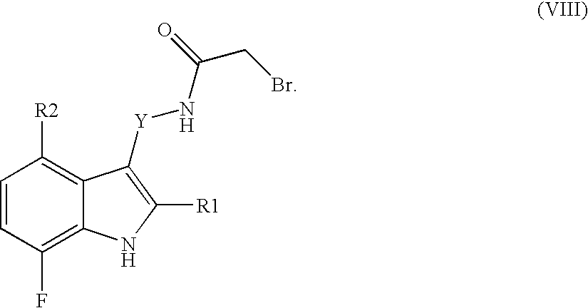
C1=CC(F)=C2C(=C1[R2])C([Y]NC(CBr)=O)=C([R1])N2
